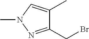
C1(CBr)=NN(C)C=C1C
